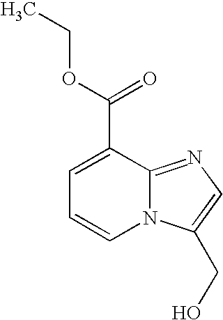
N12C(=NC=C1CO)C(C(OCC)=O)=CC=C2
